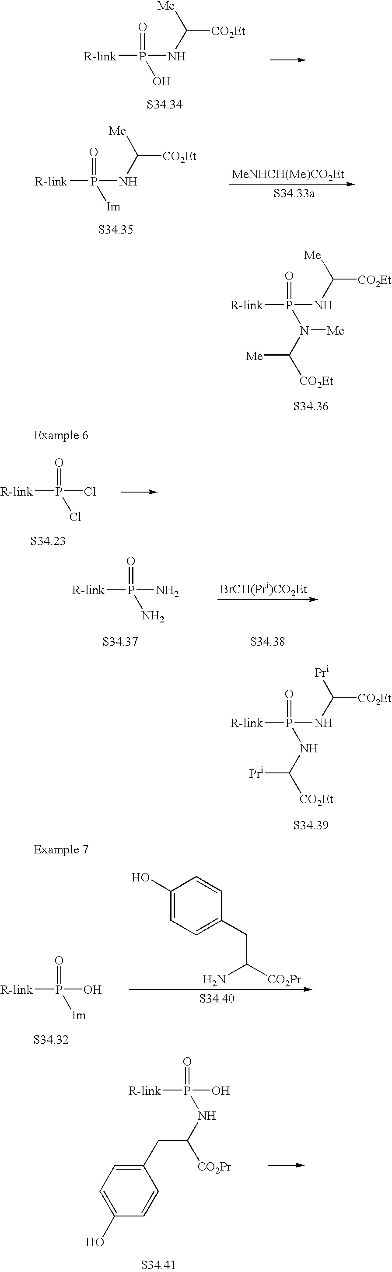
[R-link]P(NC([Me])[CO2Et])(=O)O.[MeNHCH(Me)CO2Et].[R-link]P(NC([Me])[CO2Et])(=O)[Im].[R-link]P(NC([Me])[CO2Et])(=O)N([Me])C([CO2Et])[Me].[R-link]P(Cl)(=O)Cl.[R-link]P(N)(=O)N.[R-link]P(NC([Pr])[CO2Et])(=O)NC([Pr])[CO2Et].C1(O)=CC=C(CC(N)[CO2Pr])C=C1.[R-link]P(O)(=O)[Im].C1=C(O)C=CC(CC(NP(O)([R-link])=O)[CO2Pr])=C1
